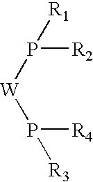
P([R2])([R1])[W]P([R4])[R3]
